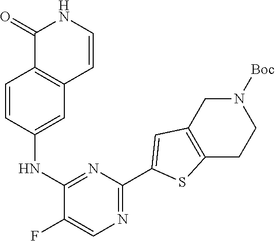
C1=CC(NC2=NC(C3=CC4=C(S3)CCN([Boc])C4)=NC=C2F)=CC2=C1C(=O)NC=C2
